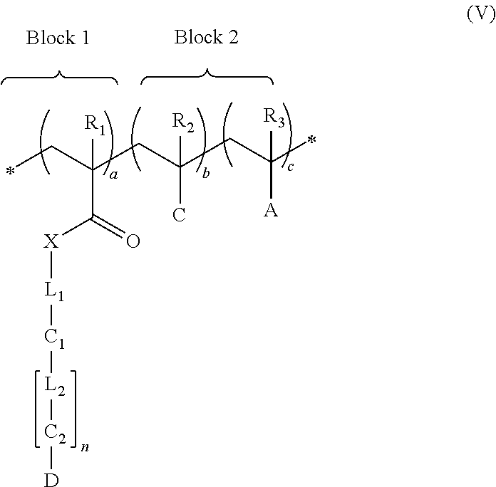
C(C)C(CC(CC(C)([A])[R3])(C)[R2])([R1])C(=O)[X][L1][C1][L2][C2][D]
